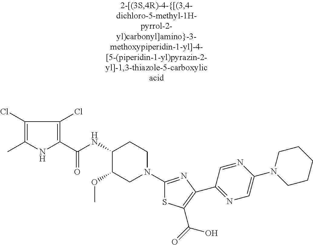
C1(Cl)=C(C)NC(C(NC2C(OC)CN(C3=NC(C4=NC=C(N5CCCCC5)N=C4)=C(C(=O)O)S3)CC2)=O)=C1Cl
